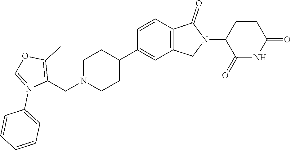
C1=CC2=C(C=C1C1CCN(CC3=C(C)OC=N3C3=CC=CC=C3)CC1)CN(C1C(=O)NC(=O)CC1)C2=O
